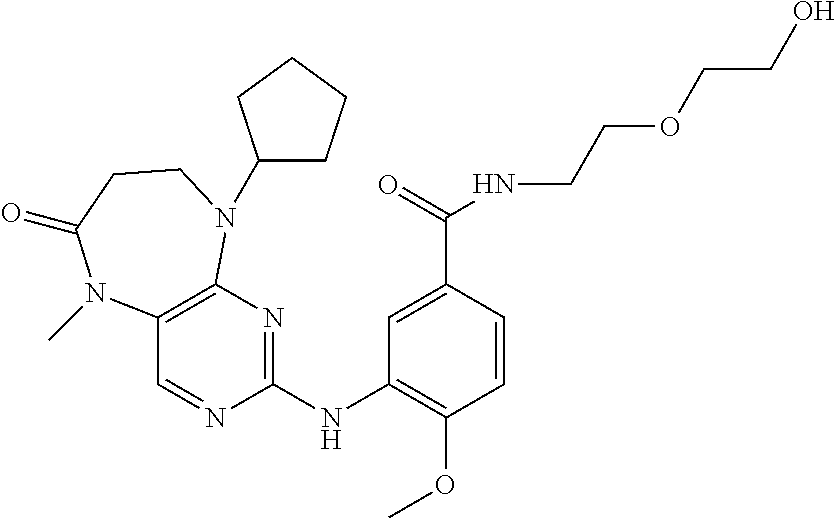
C12=C(N=C(NC3=C(OC)C=CC(C(=O)NCCOCCO)=C3)N=C1)N(C1CCCC1)CCC(=O)N2C
